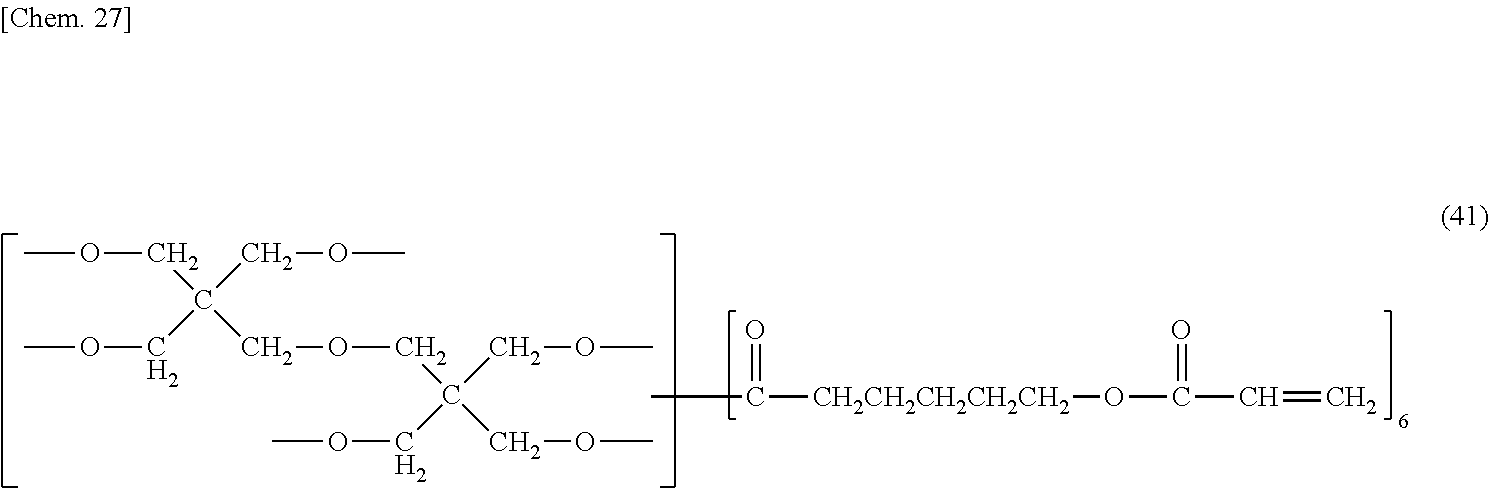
COCC(COC)(COCC(COC)(COC)COC)COC.CC(=O)[CH2CH2CH2CH2CH2]OC(=O)C=C
